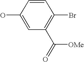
OC1=CC(C(=O)[OMe])=C(Br)C=C1
